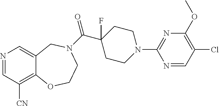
N1=CC([CN])=C2C(=C1)CN(C(=O)C1(F)CCN(C3=NC(OC)=C(Cl)C=N3)CC1)CCO2
